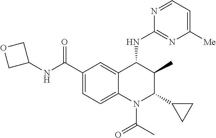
C12=CC(C(NC3COC3)=O)=CC=C1N(C(C)=O)C(C1CC1)C(C)C2NC1=NC([Me])=CC=N1
